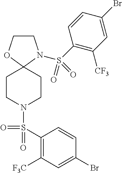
C1COC2(N1S(C1=C([CF3])C=C(Br)C=C1)(=O)=O)CCN(S(C1=C([F3C])C=C(Br)C=C1)(=O)=O)CC2
